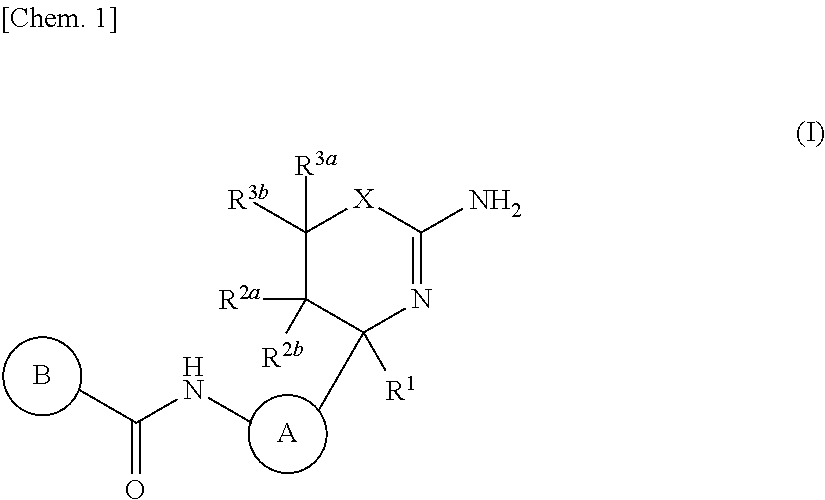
[A].B.C1([R3b])([R3a])C([R2a])([R2b])C([R1])(C)N=C(N)[X]1.CNC(C)=O
